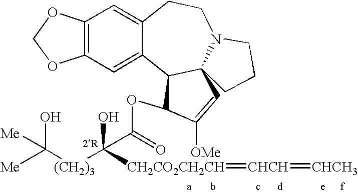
C12=C(C=C3C(=C1)CCN1C4(C3C(OC(=O)C([(CH2)3]C([Me])(O)[Me])(O)[CH2CO2CH2CH]=[CHCH]=[CHCH3])C([OMe])=C4)CCC1)OCO2
